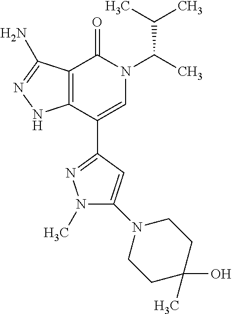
C12=C(C(C3=NN(C)C(N4CCC(O)(C)CC4)=C3)=CN(C(C)C(C)C)C1=O)NN=C2N
